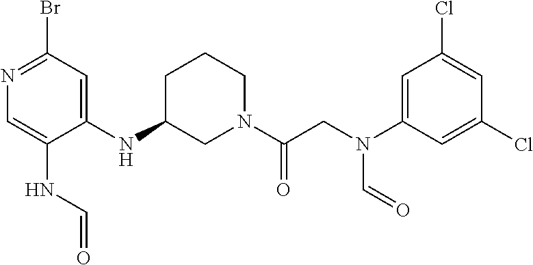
N(C1CN(C(CN(C2=CC(Cl)=CC(Cl)=C2)C=O)=O)CCC1)C1=CC(Br)=NC=C1NC=O
